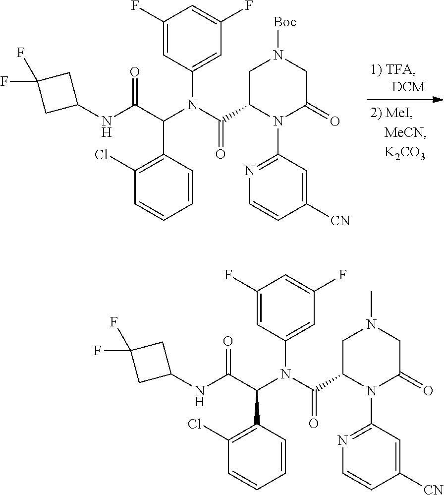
C1(C(N(C(C(NC2CC(F)(F)C2)=O)C2=C(Cl)C=CC=C2)C2=CC(F)=CC(F)=C2)=O)N(C2=NC=CC([CN])=C2)C(=O)CN([Boc])C1.C1(C(N(C(C(NC2CC(F)(F)C2)=O)C2=C(Cl)C=CC=C2)C2=CC(F)=CC(F)=C2)=O)N(C2=NC=CC([CN])=C2)C(=O)CN(C)C1
